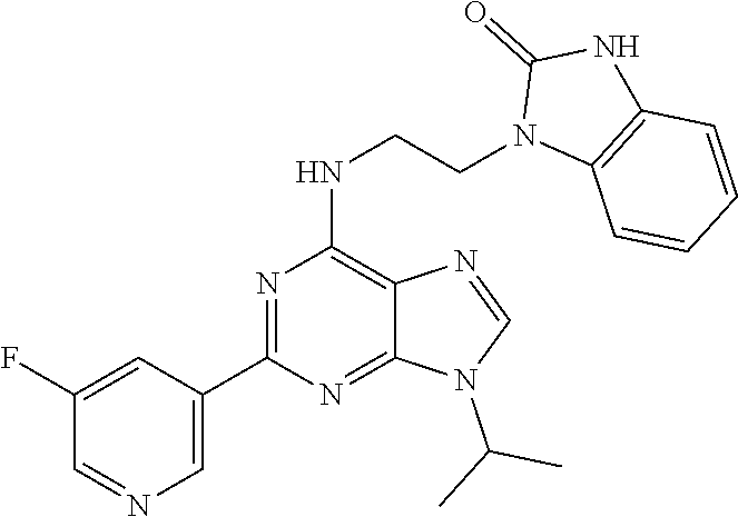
C1(C2=NC(NCCN3C4=C(NC3=O)C=CC=C4)=C3C(=N2)N(C(C)C)C=N3)=CN=CC(F)=C1
